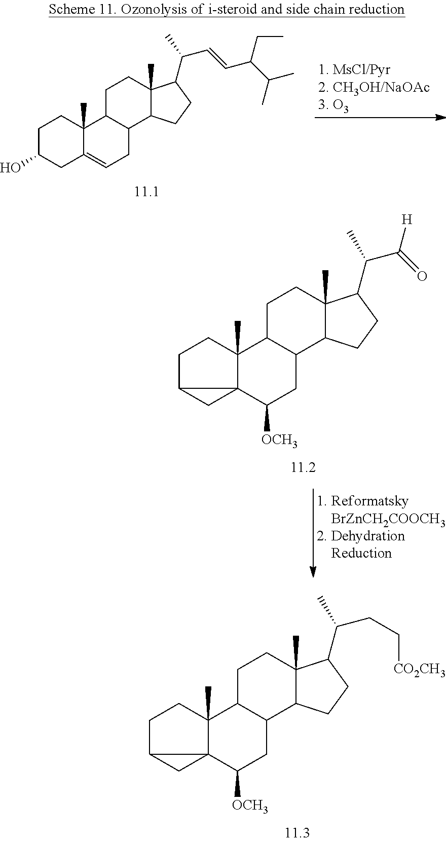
C1C(O)CC2=CCC3C(C2(C)C1)CCC1(C)C3CCC1C(C)C=CC(C(C)C)CC.C1C2CC23C(C)(C1)C1C(CC3[OCH3])C2C(C)(CC1)C(C(C)CC[CO2CH3])CC2.C1C2CC23C(C)(C1)C1C(CC3[OCH3])C2C(C)(CC1)C(C(C)C(=O)[H])CC2
